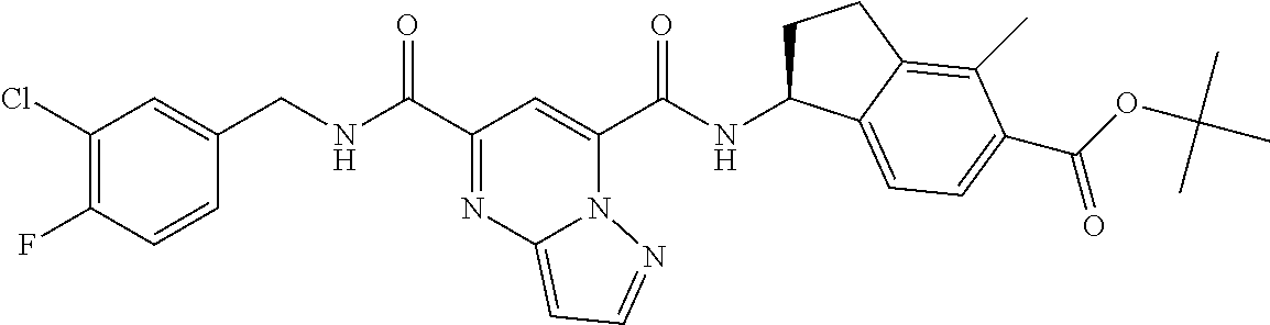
C1(Cl)=C(F)C=CC(CNC(C2=NC3=CC=NN3C(C(NC3CCC4=C(C)C(C(OC(C)(C)C)=O)=CC=C34)=O)=C2)=O)=C1
